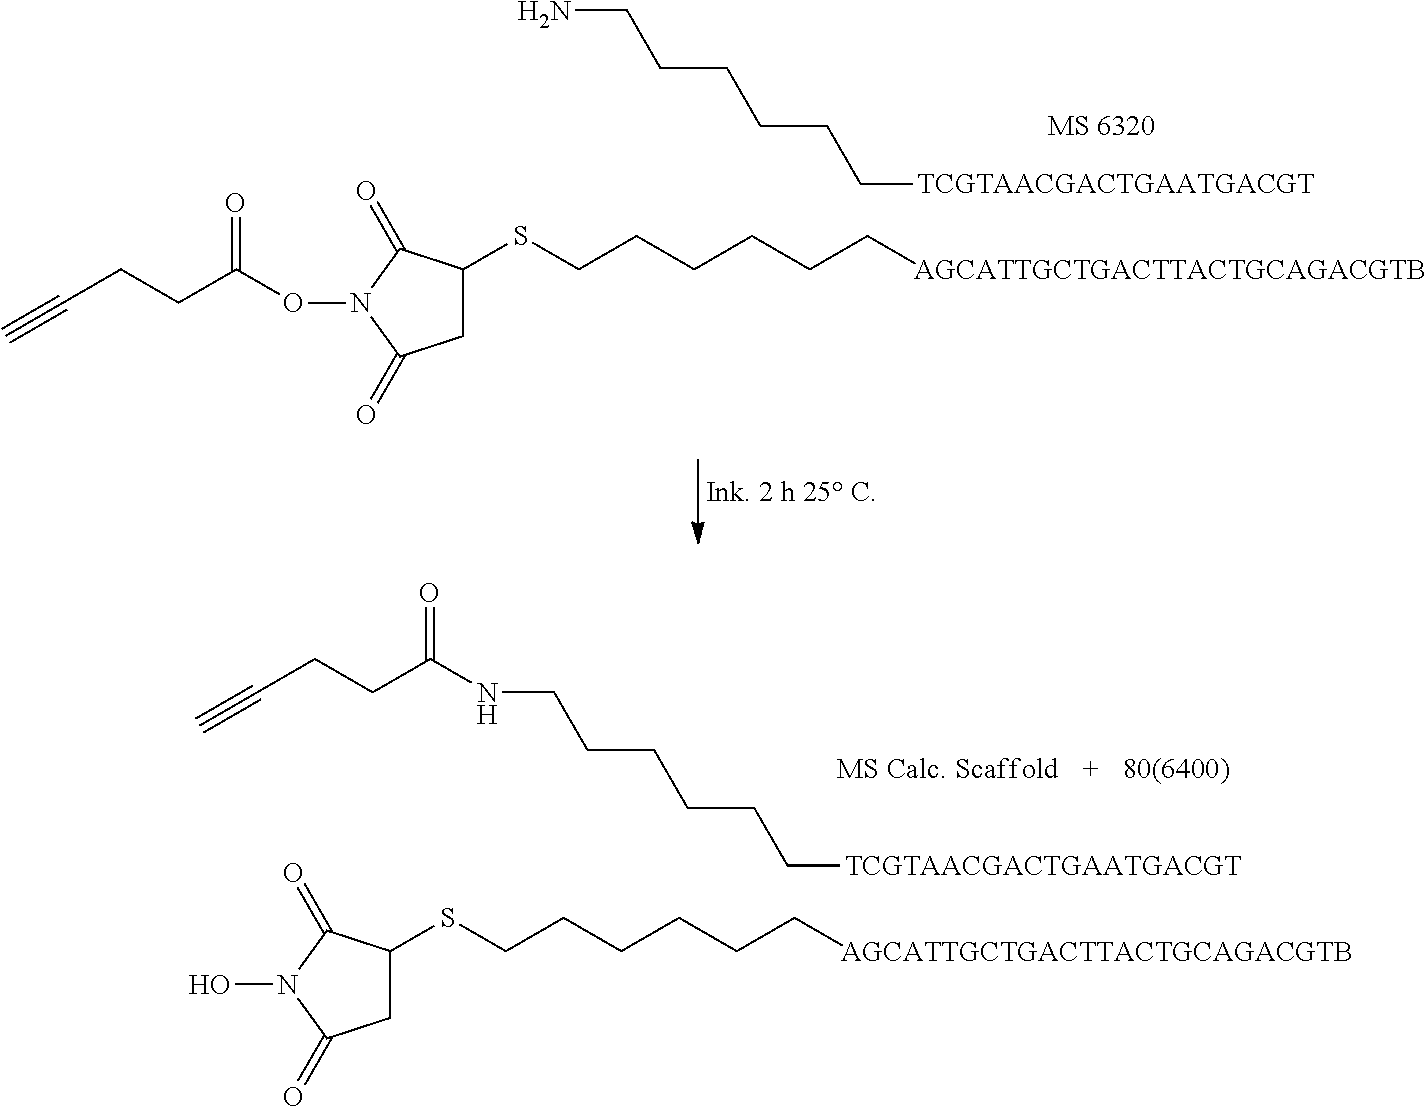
NCCCCCC[TCGTAACGACTGAATGACGT].C(CCC(ON1C(=O)CC(SCCCCCC[AGCATTGCTGACTTACTGCAGACGTB])C1=O)=O)#C.ON1C(=O)CC(SCCCCCC[AGCATTGCTGACTTACTGCAGACGTB])C1=O.N(CCCCCC[TCGTAACGACTGAATGACGT])C(CCC#C)=O
